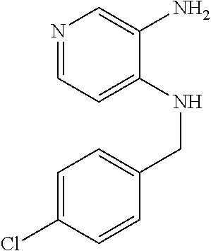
C1=NC=C(N)C(NCC2=CC=C(Cl)C=C2)=C1
